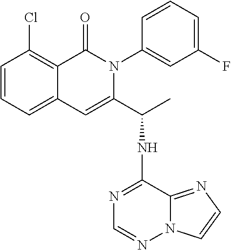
C1=CC=C2C(=C1Cl)C(=O)N(C1=CC(F)=CC=C1)C(C(C)NC1=NC=NN3C1=NC=C3)=C2
